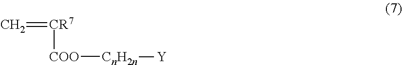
C=[CR7][COO][CnH2n][Y]
